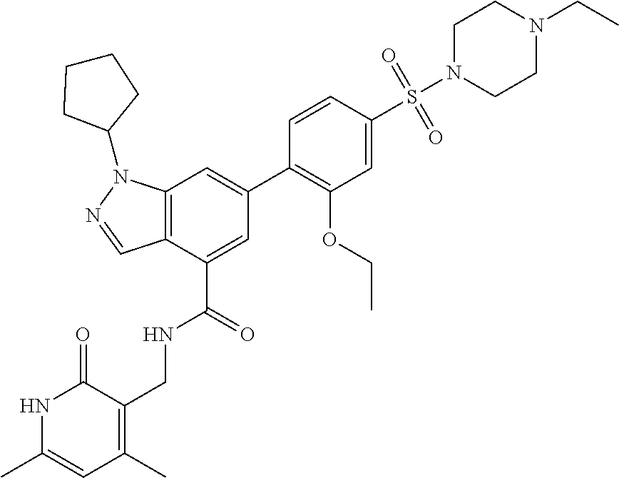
C12=C(C(C(=O)NCC3=C(C)C=C(C)NC3=O)=CC(C3=C(OCC)C=C(S(=O)(N4CCN(CC)CC4)=O)C=C3)=C1)C=NN2C1CCCC1
